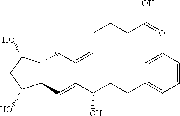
C1(C=CC(CCC2=CC=CC=C2)O)C(CC=CCCCC(O)=O)C(O)CC1C.O
